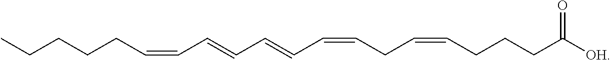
CCCCCC=CC=CC=CC=CCC=CCCCC([OH])=O
